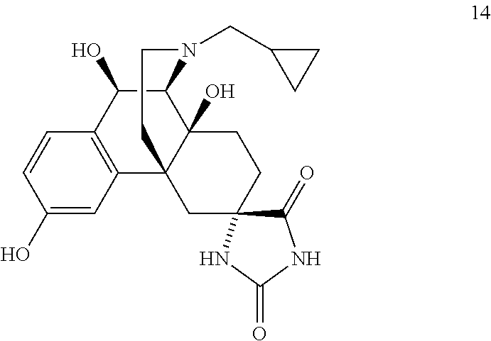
C1(O)=CC2=C(C=C1)C(O)C1C3(O)C2(CC2(CC3)C(=O)NC(=O)N2)CCN1CC1CC1
